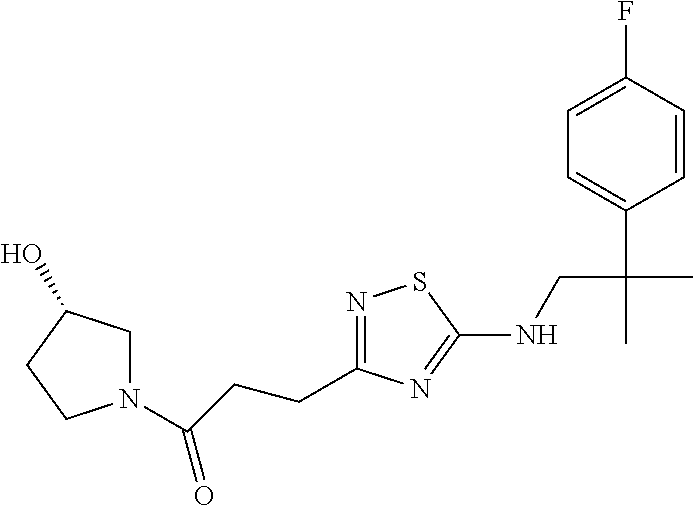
N1=C(CCC(N2CC(O)CC2)=O)N=C(NCC(C)(C2=CC=C(F)C=C2)C)S1
